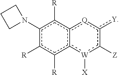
c1(N2CCC2)c([R])c([R])c2c(c1[R])[Q]c([Y])c([Z])[W]2[X]
